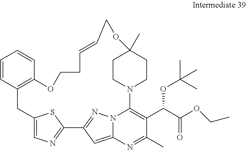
C1=CC2=C(C=C1)OCCC=CCOC1(C)CCN(C3=C(C(C(OCC)=O)OC(C)(C)C)C(C)=NC4=CC(=NN43)C3=NC=C(C2)S3)CC1
